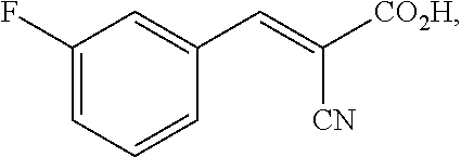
C1(F)=CC=CC(C=C([CO2H])[CN])=C1
